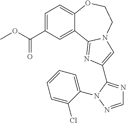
C1=C(C(OC)=O)C=C2C(=C1)OCCN1C2=NC(C2=NC=NN2C2=CC=CC=C2Cl)=C1
